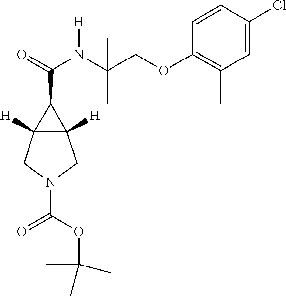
C12([H])C([H])(CN(C(=O)OC(C)(C)C)C1)C2C(=O)N([H])C(C)(C)COC1=C(C)C=C(Cl)C=C1
